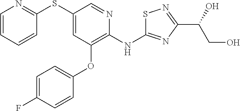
C1(SC2=NC=CC=C2)=CC(OC2=CC=C(F)C=C2)=C(NC2=NC(C(O)CO)=NS2)N=C1
